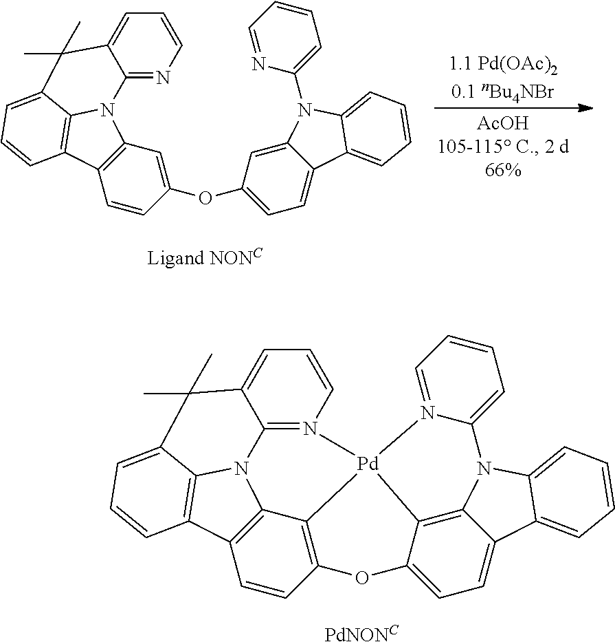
C12=C(C=C(OC3=CC=C4C(=C3)N(C3=CC=CC=N3)C3=CC=CC=C43)C=C1)N1C3=C2C=CC=C3C(C)(C)C2=CC=CN=C12.C12=CC=C3C4=C1[Pd]1(N5=CC=CC=C5N4C4=CC=CC=C34)C3=C(O2)C=CC2=C3N3C4=C2C=CC=C4C(C)(C)C2=CC=CN1=C32.[PdNONC]
